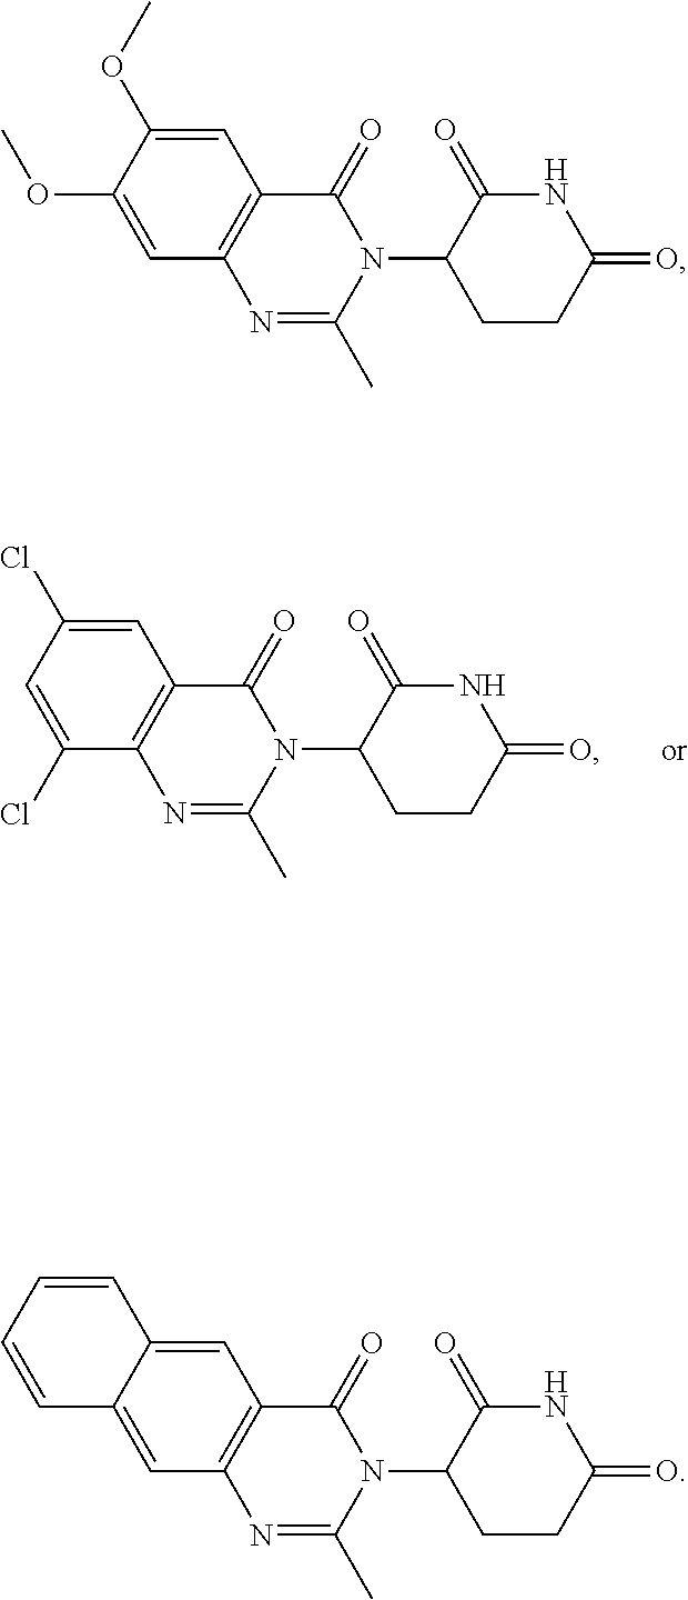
C1(Cl)=CC2=C(C(Cl)=C1)N=C(C)N(C1C(=O)NC(=O)CC1)C2=O.COC1=CC2=C(C=C1OC)N=C(C)N(C1C(=O)NC(=O)CC1)C2=O.C12=CC3=C(C=C1C=CC=C2)N=C(C)N(C1C(=O)NC(=O)CC1)C3=O
